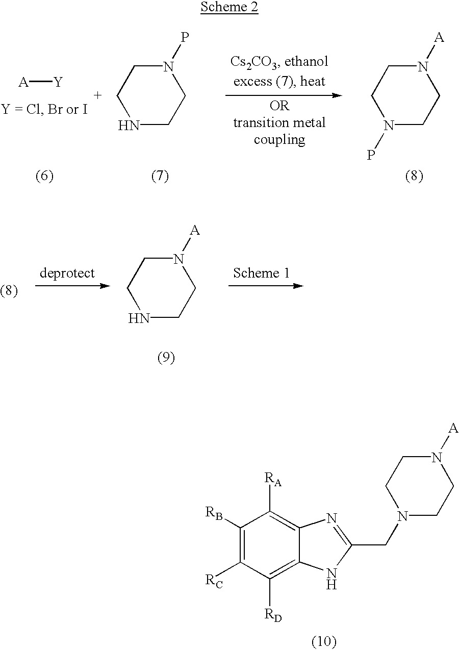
C1([RB])=C([RC])C([RD])=C2C(=C1[RA])N=C(CN1CCN([A])CC1)N2.C1NCCN([A])C1.C1NCCN(P)C1.[A][Y].C1N(P)CCN([A])C1
